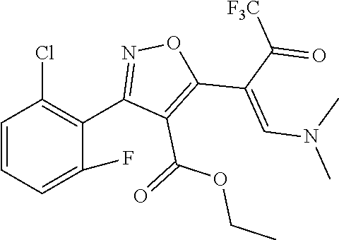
C1=CC=C(F)C(C2=NOC(C(=CN(C)C)C(=O)[F3C])=C2C(=O)OCC)=C1Cl
